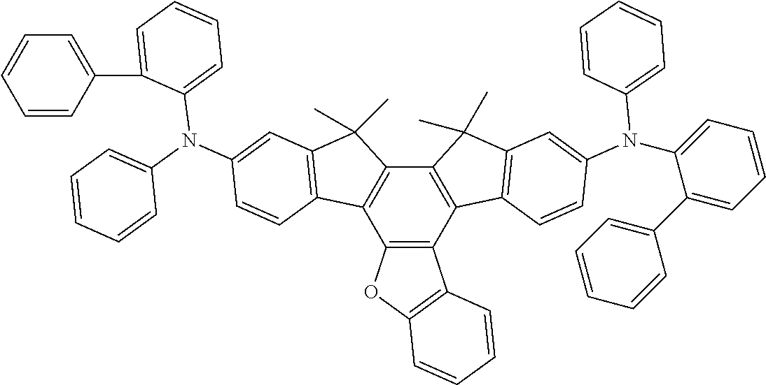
C12=C(C3=C(C4=C1C1=C(C4(C)C)C=C(N(C4=CC=CC=C4)C4=CC=CC=C4C4=CC=CC=C4)C=C1)C(C)(C)C1=C3C=CC(N(C3=CC=CC=C3C3=CC=CC=C3)C3=CC=CC=C3)=C1)C1=C(O2)C=CC=C1
